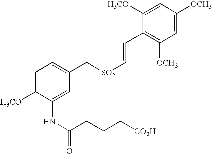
C1=C([H3CO])C(NC(=O)CCC[CO2H])=CC(C[SO2]C=CC2=C([OCH3])C=C([OCH3])C=C2[H3CO])=C1
